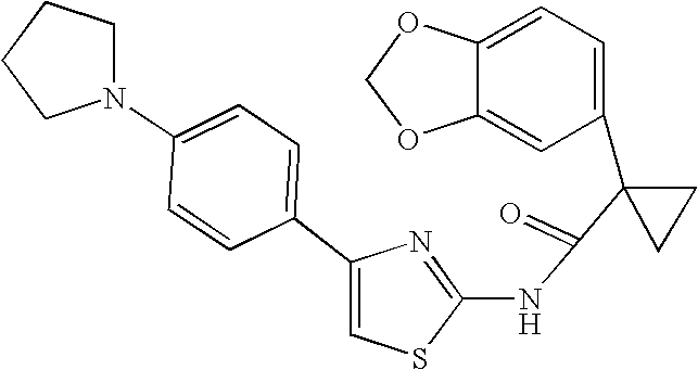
C1=C2C(=CC(C3(C(=O)NC4=NC(C5=CC=C(N6CCCC6)C=C5)=CS4)CC3)=C1)OCO2
